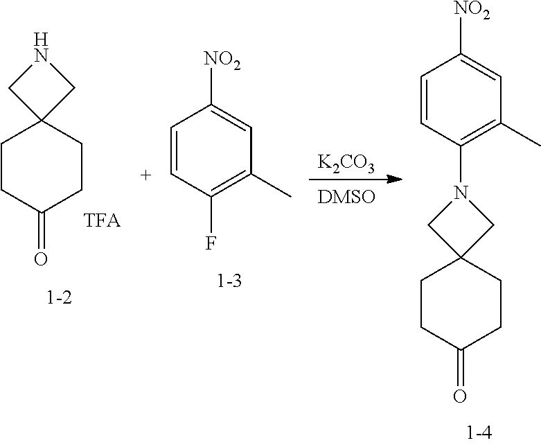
C1CC(=O)CCC12CNC2.C1=CC(F)=C(C)C=C1[NO2].[K2CO3].C1CC(=O)CCC12CN(C1=C(C)C=C([NO2])C=C1)C2
